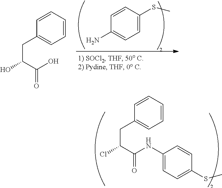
C1=CC=CC=C1CC(Cl)C(NC1=CC=C(SC)C=C1)=O.C1=CC(SC)=CC=C1N.C1=CC=CC=C1CC(O)C(O)=O
